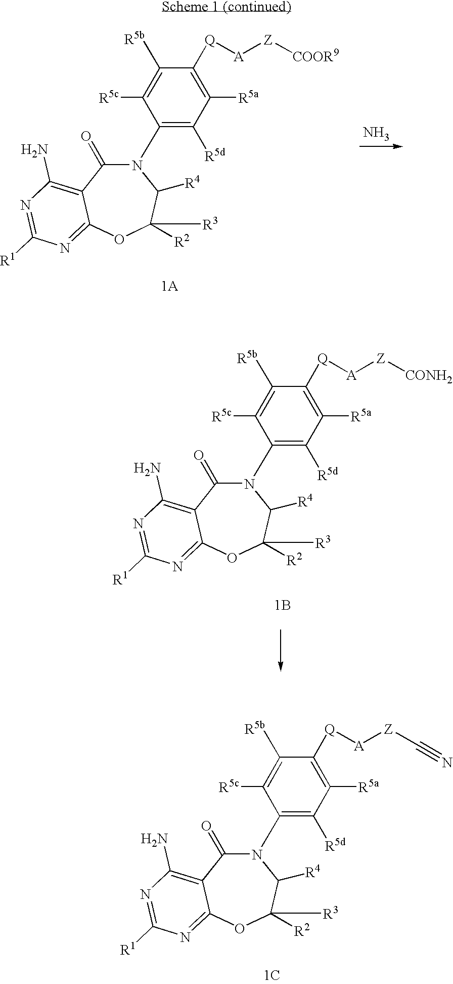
N.N1(C2=C([R5d])C([R5a])=C([Q][A][Z][COOR9])C([R5b])=C2[R5c])C(=O)C2=C(N)N=C([R1])N=C2OC([R3])([R2])C1[R4].N1(C2=C([R5d])C([R5a])=C([Q][A][Z]C#N)C([R5b])=C2[R5c])C(=O)C2=C(N)N=C([R1])N=C2OC([R3])([R2])C1[R4].[1C].N1(C2=C([R5d])C([R5a])=C([Q][A][Z][CONH2])C([R5b])=C2[R5c])C(=O)C2=C(N)N=C([R1])N=C2OC([R3])([R2])C1[R4].[1B]
